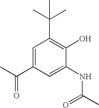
C1=C(C(C)=O)C=C(NC(C)=O)C(O)=C1C(C)(C)C
